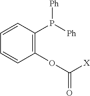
C1(OC([X])=O)=C(P([Ph])[Ph])C=CC=C1
